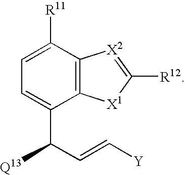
C1=C([R11])C2=C(C(C(C=C[Y])[Q13])=C1)[X1]C([R12])=[X2]2
